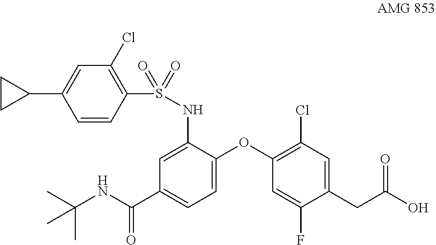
C1=CC(S(=O)(=O)NC2=CC(C(NC(C)(C)C)=O)=CC=C2OC2=C(Cl)C=C(CC(O)=O)C(F)=C2)=C(Cl)C=C1C1CC1
